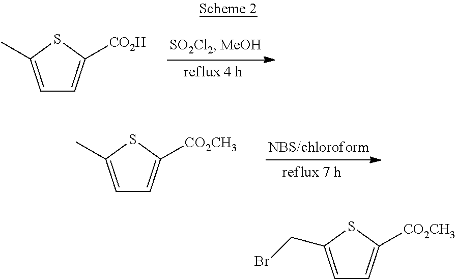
C1=C(C)SC([CO2H])=C1.C1=C(C)SC([CO2CH3])=C1.C1=C(CBr)SC([CO2CH3])=C1
